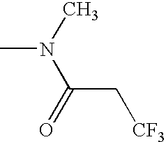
CN(C)C(C[CF3])=O
